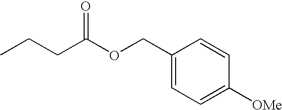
CCCC(OCC1=CC=C([OMe])C=C1)=O
